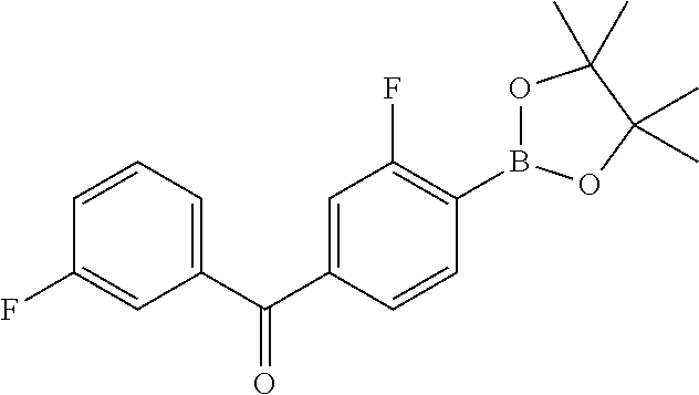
C1(C(C2=CC(F)=C(B3OC(C)(C)C(C)(C)O3)C=C2)=O)=CC=CC(F)=C1
